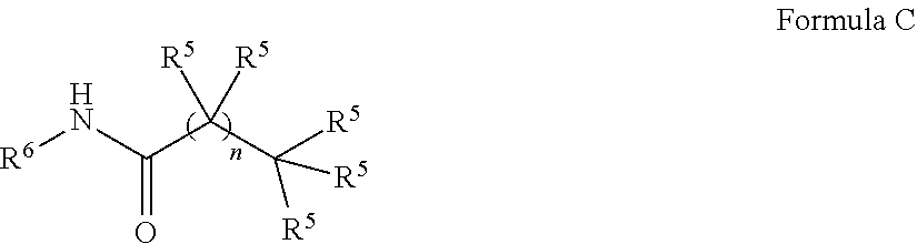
[R6]NC(C(C([R5])([R5])[R5])([R5])[R5])=O
